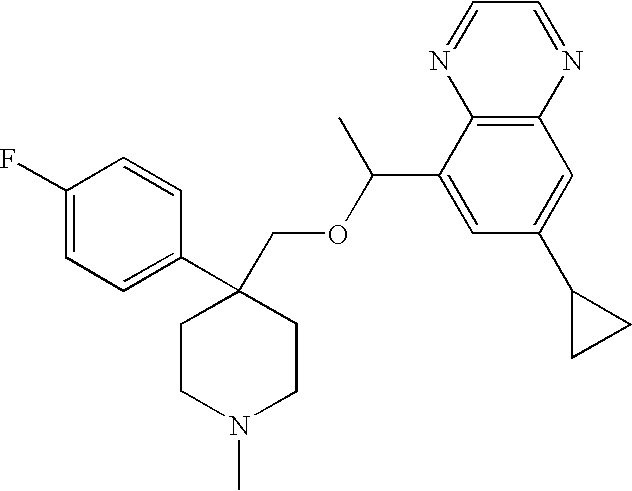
C1(F)=CC=C(C2(COC(C3=CC(C4CC4)=CC4=C3N=CC=N4)C)CCN(C)CC2)C=C1
